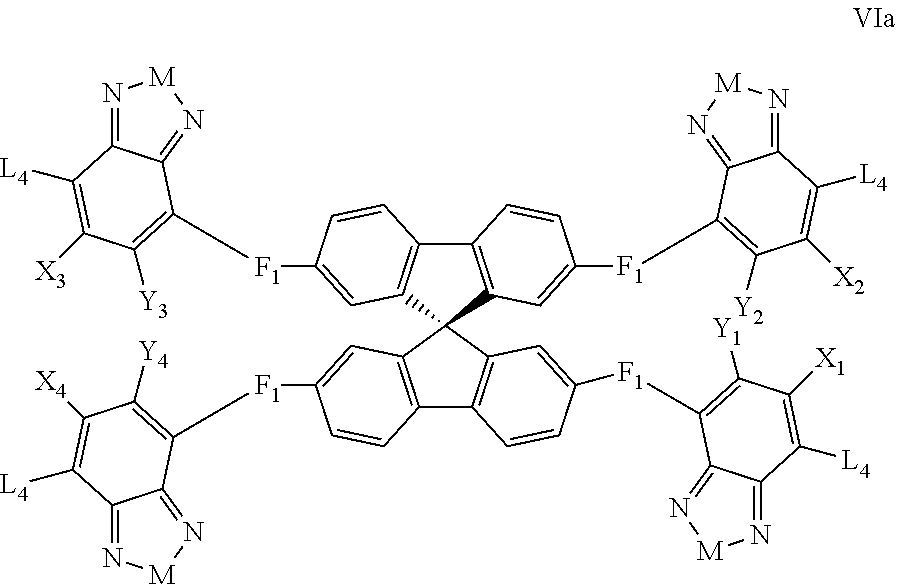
N1=C2C(=N[M]1)C([F1]C1=CC3=C(C4=C(C=C([F1]C5=C([Y4])C([X4])=C([L4])C6=N[M]N=C65)C=C4)C34C3=C(C5=C4C=C([F1]C4=C([Y3])C([X3])=C([L4])C6=N[M]N=C64)C=C5)C=CC([F1]C4=C([Y2])C([X2])=C([L4])C5=N[M]N=C54)=C3)C=C1)=C([Y1])C([X1])=C2[L4]
